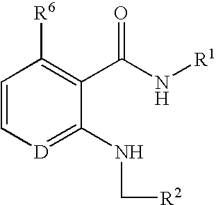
C1=C[D]=C(NC[R2])C(C(N[R1])=O)=C1[R6]
